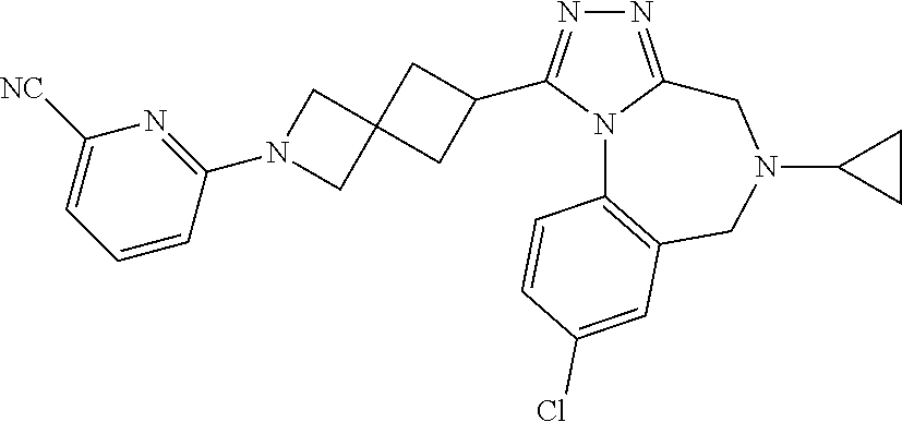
N1=C2N(C(C3CC4(C3)CN(C3=NC([NC])=CC=C3)C4)=N1)C1=C(CN(C3CC3)C2)C=C(Cl)C=C1
